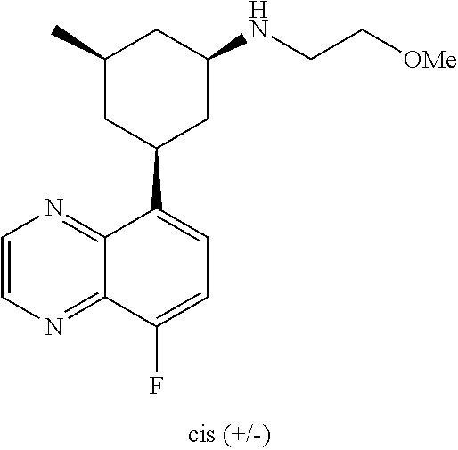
C1(C)CC(C2=CC=C(F)C3=NC=CN=C23)CC(NCC[OMe])C1
